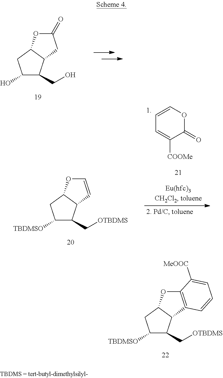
C1(O)C(CO)C2C(C1)OC(=O)C2.C1([TBDMSO])C(C[OTBDMS])C2C(C1)OC1=C2C=CC=C1[MeOOC].C1=COC(=O)C([COOMe])=C1.C1([TBDMSO])C(C[OTBDMS])C2C(C1)OC=C2
